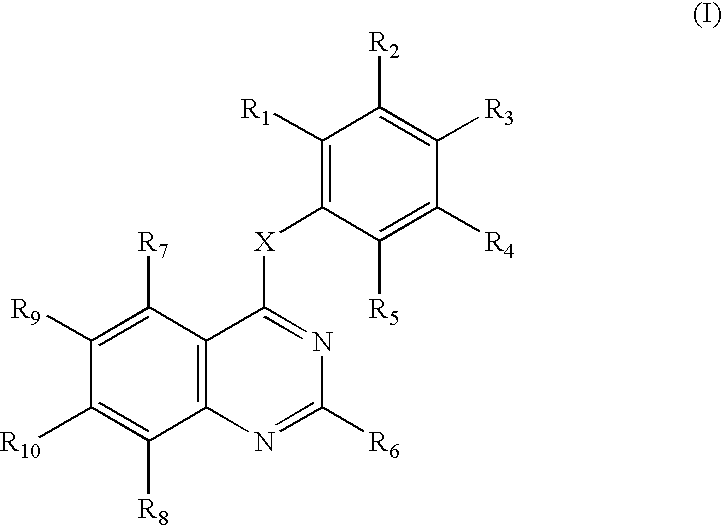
C1([R10])=C([R8])C2=C(C([R7])=C1[R9])C([X]C1=C([R1])C([R2])=C([R3])C([R4])=C1[R5])=NC([R6])=N2
